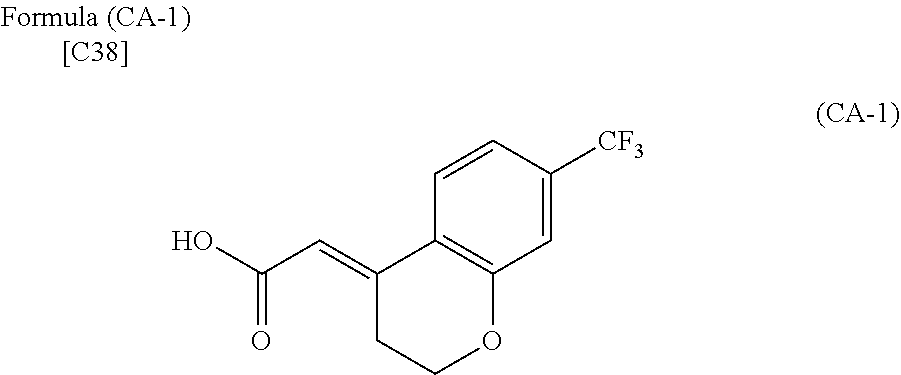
OC(C=C1C2=C(OCC1)C=C([CF3])C=C2)=O
